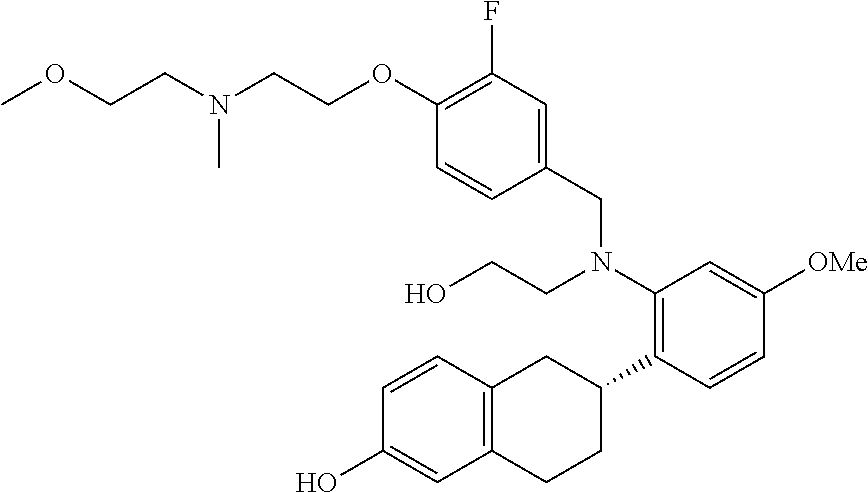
N(CCOC1=C(F)C=C(CN(C2=C(C3CC4=C(CC3)C=C(O)C=C4)C=CC([OMe])=C2)CCO)C=C1)(CCOC)C
